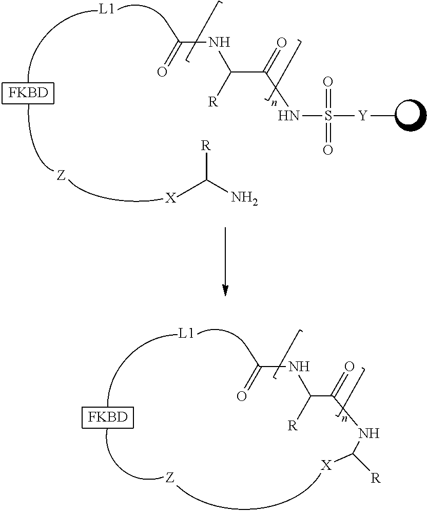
[L1].[FKBD].[L1].[FKBD].[X].CC(N)[R].N(C(C(=O)NS(=O)(=O)[Y]C)[R])C(=O)C.N(C(C(=O)NC([X])[R])[R])C(=O)C
